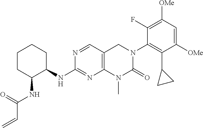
N1=CC2=C(N=C1NC1CCCCC1NC(C=C)=O)N(C)C(=O)N(C1=C(C3CC3)C([OMe])=CC([OMe])=C1F)C2
